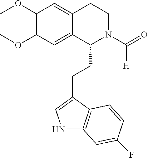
N1C2=C(C(CCC3N(C(=O)[H])CCC4=CC(OC)=C(OC)C=C34)=C1)C=CC(F)=C2
